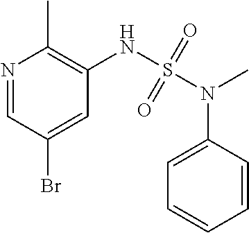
N1=CC(Br)=CC(NS(N(C2=CC=CC=C2)C)(=O)=O)=C1C
